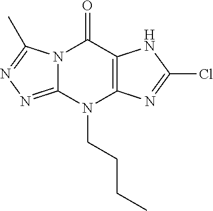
N12C(=NN=C1C)N(CCCC)C1=C(C2=O)NC(Cl)=N1
